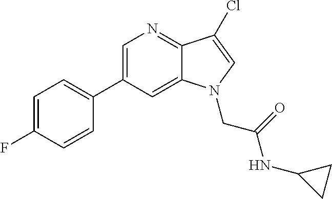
C1=CC(F)=CC=C1C1=CN=C2C(=C1)N(CC(=O)NC1CC1)C=C2Cl
